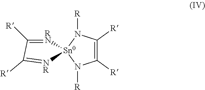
C1([R])=C([R])N([R])[Sn0]2(N1[R])[RN]=C([R])C([R])=[NR]2
